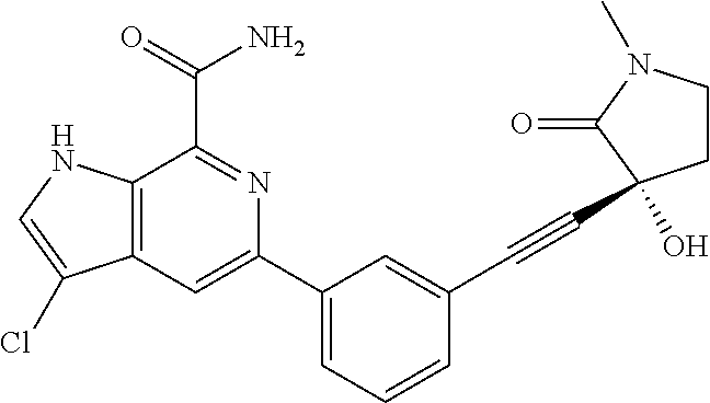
C1(C(=O)N)=NC(C2=CC=CC(C#CC3(O)CCN(C)C3=O)=C2)=CC2=C1NC=C2Cl
